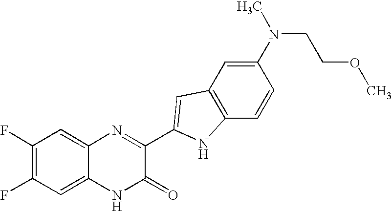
C1=C2C(=CC(F)=C1F)N=C(C1=CC3=C(C=CC(N(C)CCOC)=C3)N1)C(=O)N2
